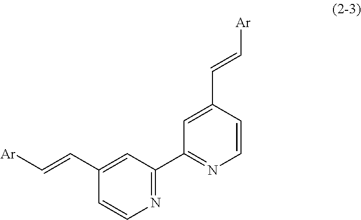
N1=C(C2=NC=CC(C=C[Ar])=C2)C=C(C=C[Ar])C=C1
